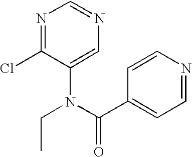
N1=C(Cl)C(N(CC)C(=O)C2=CC=NC=C2)=CN=C1
